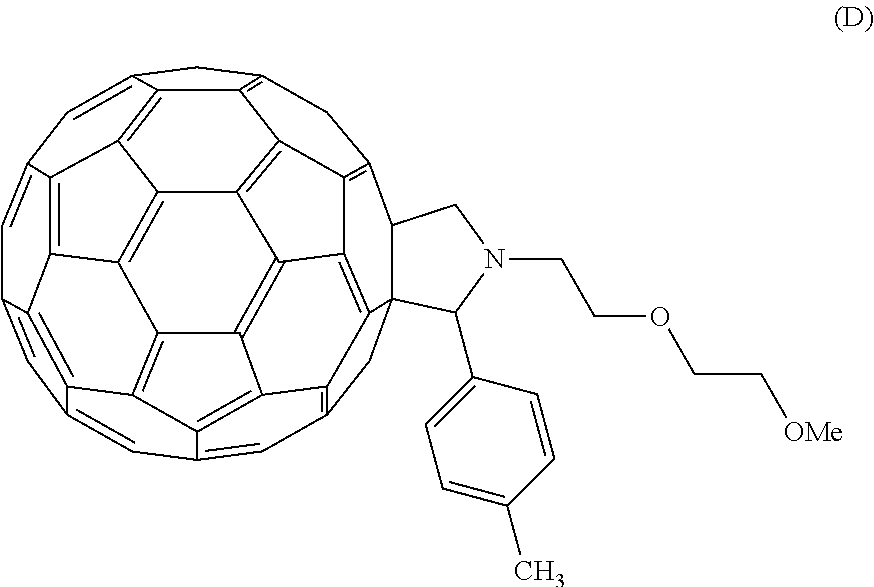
C1=C2C=C3C=C4C=C5C=C6CC7=C8C6=C6C5=C5C4=C3C3=C4C5=C6C5=C8C6=C(C7)C7C8(CC1=C1C8=C6C5=C4C1=C23)C(C1=CC=C(C)C=C1)N(CCOCC[OMe])C7
